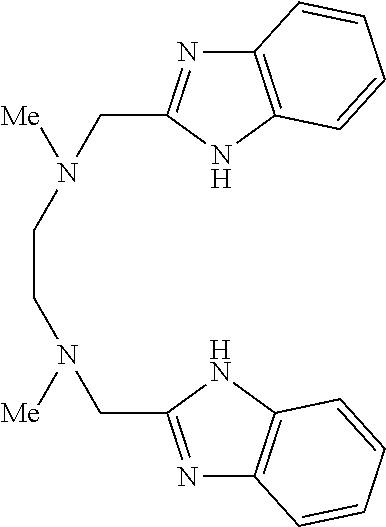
C12=C(NC(CN(CCN(CC3=NC4=C(N3)C=CC=C4)[Me])[Me])=N1)C=CC=C2
